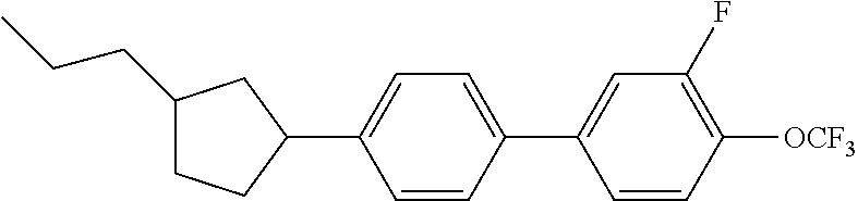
C1(CCC)CCC(C2=CC=C(C3=CC(F)=C([OCF3])C=C3)C=C2)C1
